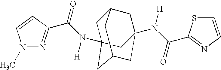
N1(C)N=C(C(=O)N([H])C23CC4CC(N([H])C(=O)C5=NC=CS5)(CC(C2)C4)C3)C=C1
